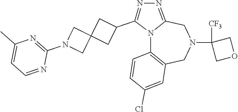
N12C3=C(CN(C4([CF3])COC4)CC1=NN=C2C1CC2(C1)CN(C1=NC(C)=CC=N1)C2)C=C(Cl)C=C3
